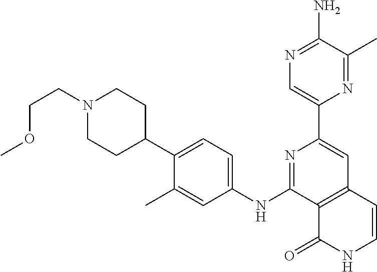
C12=C(C=CNC1=O)C=C(C1=CN=C(N)C(C)=N1)N=C2NC1=CC=C(C2CCN(CCOC)CC2)C(C)=C1
